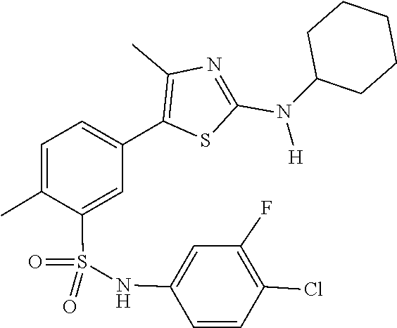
C1C(N(C2=NC(C)=C(C3=CC=C(C)C(S(=O)(NC4=CC(F)=C(Cl)C=C4)=O)=C3)S2)[H])CCCC1
